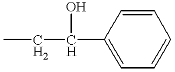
CCC(C1=CC=CC=C1)O
